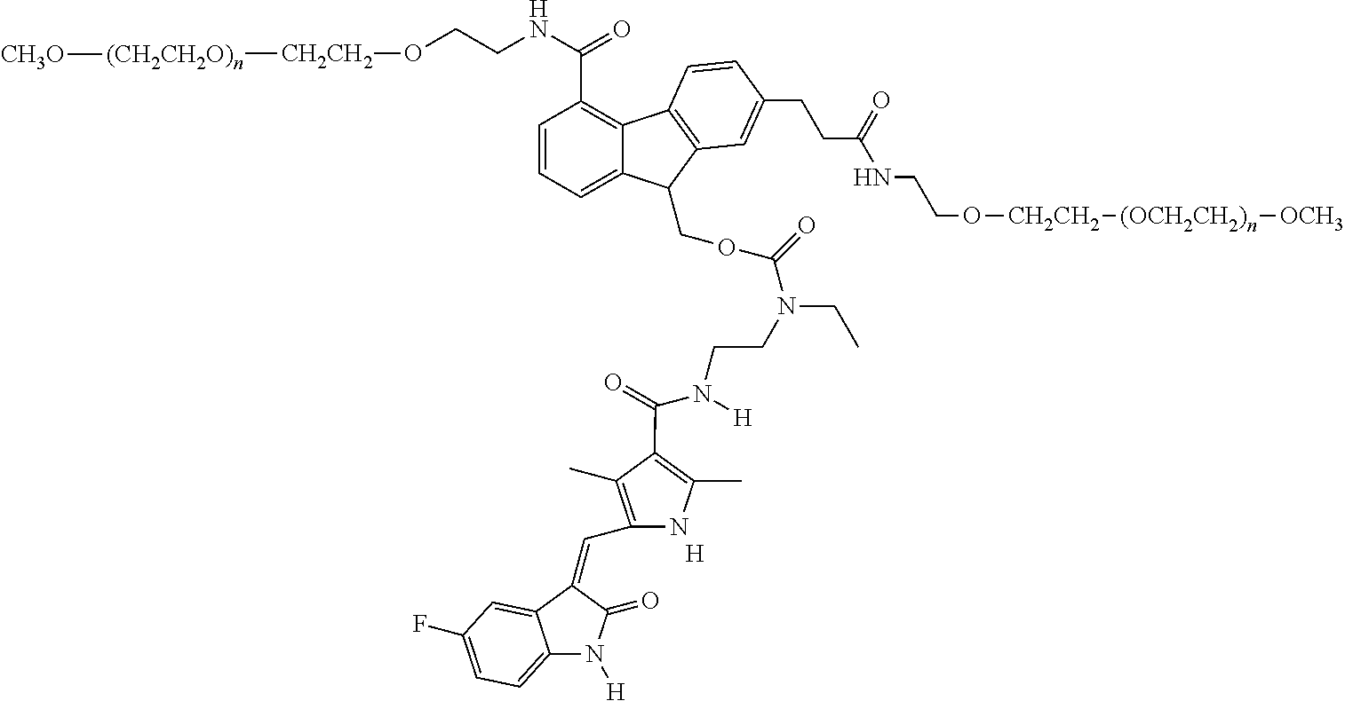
C1=CC=C2C(=C1C(NCCO[CH2CH2][(CH2CH2O)n][CH3O])=O)C1=C(C2COC(N(CC)CCN(C(C2=C(C)NC(C=C3C(=O)N([H])C4=CC=C(F)C=C43)=C2C)=O)[H])=O)C=C(CCC(NCCO[CH2CH2][(OCH2CH2)n][OCH3])=O)C=C1.[H]
